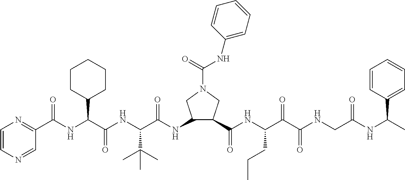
C1=CN=CC(C(NC(C(NC(C(NC2C(C(NC(C(C(NCC(NC(C)C3=CC=CC=C3)=O)=O)=O)CCC)=O)CN(C(=O)NC3=CC=CC=C3)C2)=O)C(C)(C)C)=O)C2CCCCC2)=O)=N1
